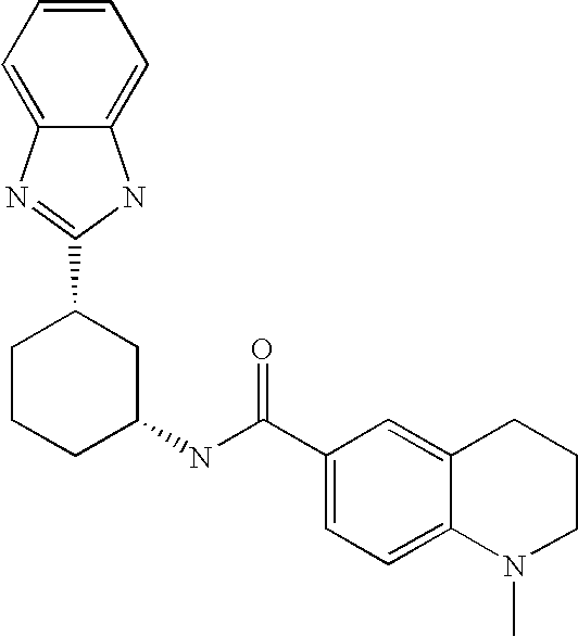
C1CCC(NC(=O)C2=CC=C3C(=C2)CCCN3C)CC1C1=NC2=CC=CC=C2N1
